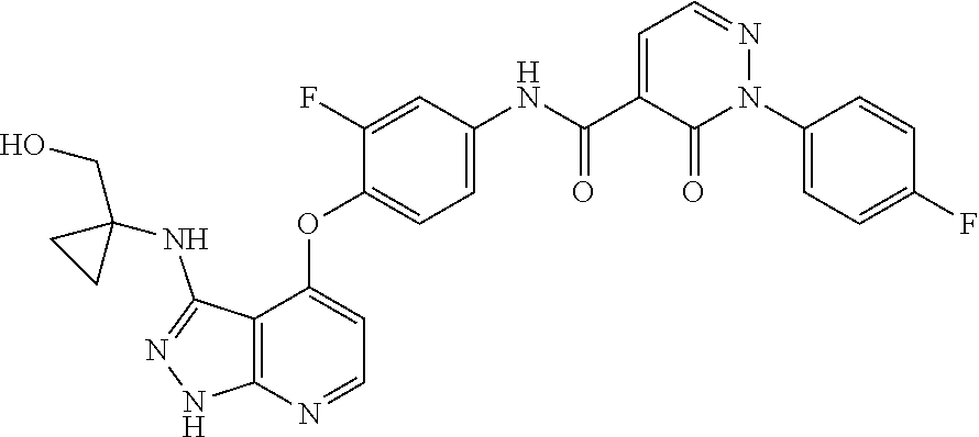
C12=C(N=CC=C1OC1=CC=C(NC(C3=CC=NN(C4=CC=C(F)C=C4)C3=O)=O)C=C1F)NN=C2NC1(CO)CC1
